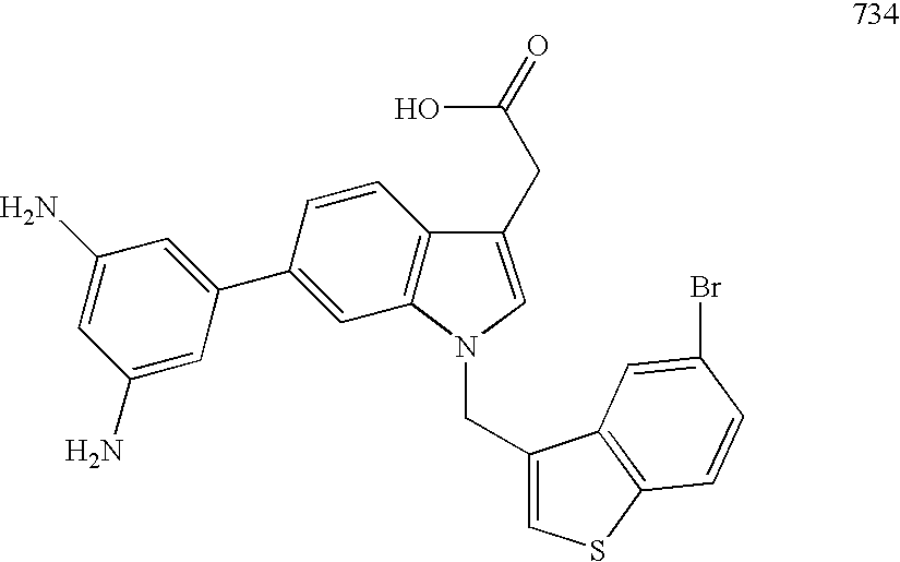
C1(N)=CC(C2=CC3=C(C=C2)C(CC(=O)O)=CN3CC2=CSC3=C2C=C(Br)C=C3)=CC(N)=C1
